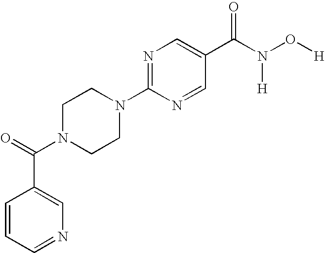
C1(C(=O)N2CCN(C3=NC=C(C(N(O[H])[H])=O)C=N3)CC2)=CN=CC=C1
